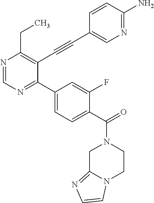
N1=CN=C(C2=CC=C(C(N3CC4=NC=CN4CC3)=O)C(F)=C2)C(C#CC2=CN=C(N)C=C2)=C1CC
